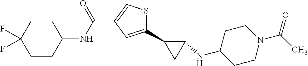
O=C(C1=CSC(C2CC2NC2CCN(C(C)=O)CC2)=C1)NC1CCC(F)(F)CC1
